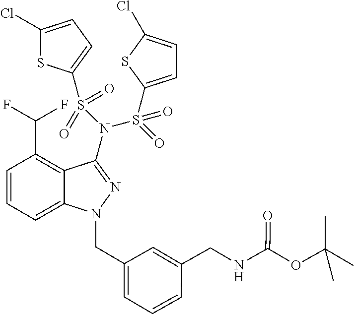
C1(Cl)=CC=C(S(=O)(N(S(=O)(C2=CC=C(Cl)S2)=O)C2=NN(CC3=CC=CC(CNC(OC(C)(C)C)=O)=C3)C3=CC=CC(C(F)F)=C32)=O)S1
